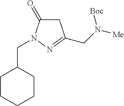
C1(CN2N=C(CN([Me])[Boc])CC2=O)CCCCC1
